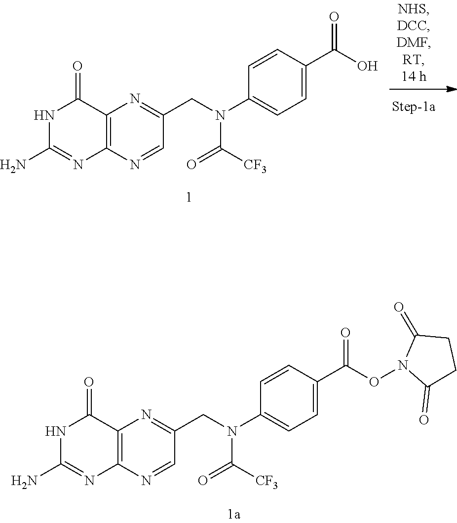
O=C(N(CC1=NC2=C(N=C1)N=C(N)NC2=O)C1=CC=C(C(=O)O)C=C1)[CF3].O=C(N(CC1=NC2=C(N=C1)N=C(N)NC2=O)C1=CC=C(C(=O)ON2C(=O)CCC2=O)C=C1)[CF3]
